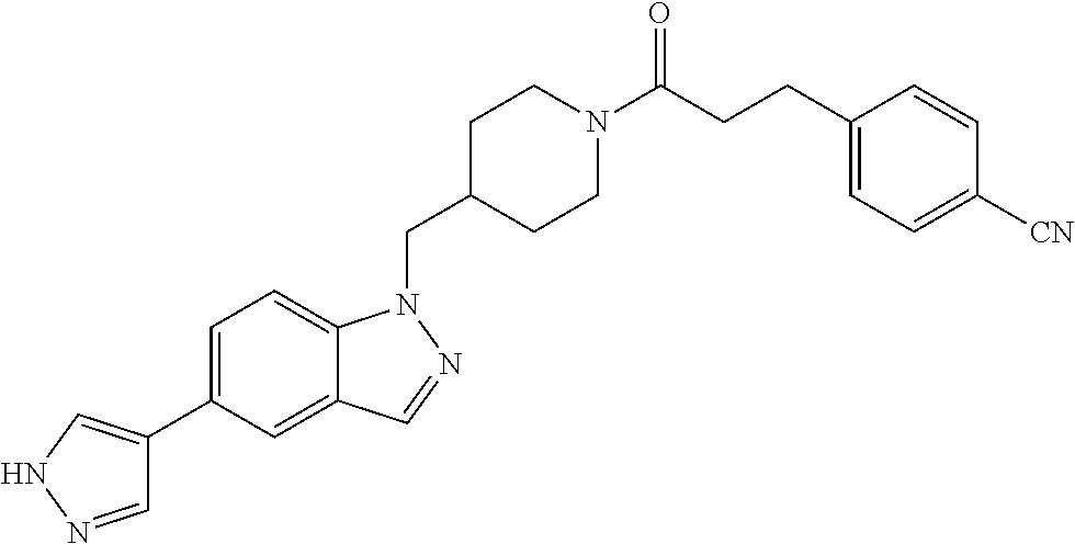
C1=NNC=C1C1=CC=C2C(=C1)C=NN2CC1CCN(C(CCC2=CC=C([CN])C=C2)=O)CC1
